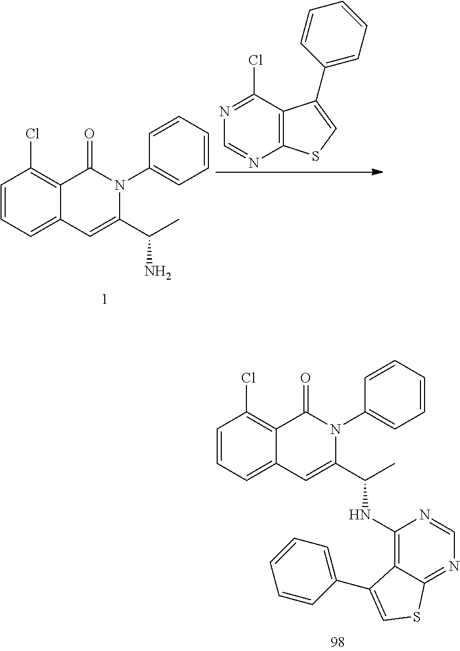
C1=CC=C2C(=C1Cl)C(=O)N(C1=CC=CC=C1)C(C(C)N)=C2.C12=C(C(Cl)=NC=N1)C(C1=CC=CC=C1)=CS2.C1=CC=C2C(=C1Cl)C(=O)N(C1=CC=CC=C1)C(C(C)NC1=C3C(=NC=N1)SC=C3C1=CC=CC=C1)=C2
